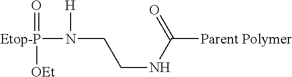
[Etop-P](=O)([OEt])N(CCNC([Parent Polymer])=O)[H]
